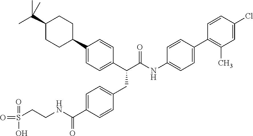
C1=C(C(NCCS(=O)(=O)O)=O)C=CC(CC(C(NC2=CC=C(C3=C(C)C=C(Cl)C=C3)C=C2)=O)C2=CC=C(C3CCC(C(C)(C)C)CC3)C=C2)=C1
